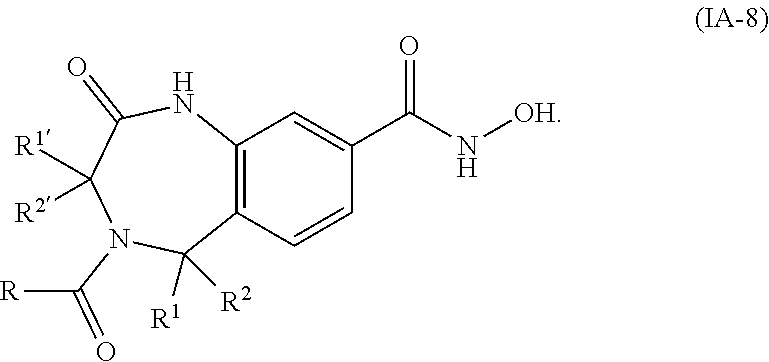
C12=C(C=CC(C(N[OH])=O)=C1)C([R1])([R2])N(C([R])=O)C([R1])([R2])C(=O)N2
